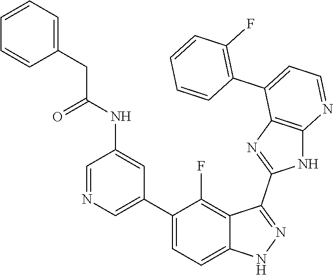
C1=NC=C(C2=CC=C3C(=C2F)C(C2=NC4=C(N2)N=CC=C4C2=C(F)C=CC=C2)=NN3)C=C1NC(CC1=CC=CC=C1)=O
